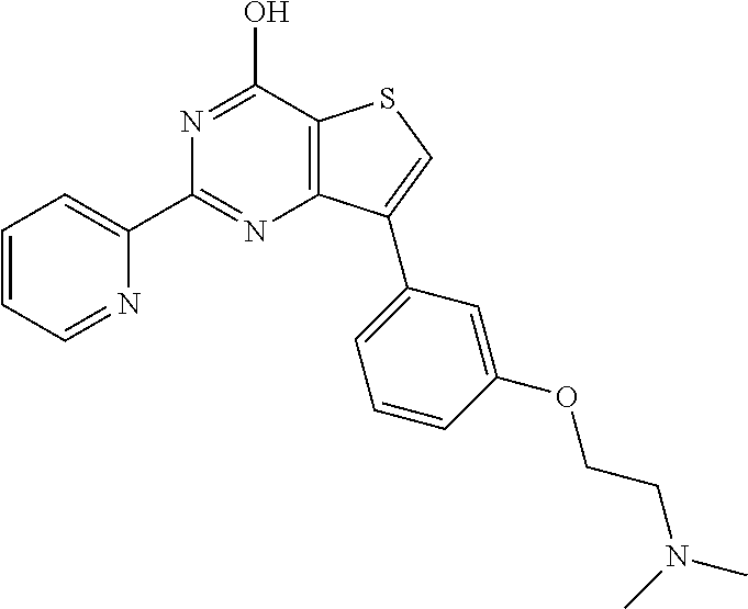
N1=CC=CC=C1C1=NC2=C(C(O)=N1)SC=C2C1=CC=CC(OCCN(C)C)=C1
